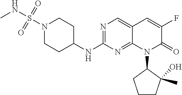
N1(S(NC)(=O)=O)CCC(NC2=NC=C3C(=N2)N(C2CCCC2(C)O)C(=O)C(F)=C3)CC1
